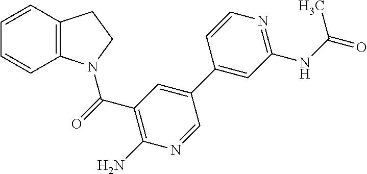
C1=CC2=C(C=C1)N(C(=O)C1=C(N)N=CC(C3=CC(NC(=O)C)=NC=C3)=C1)CC2
